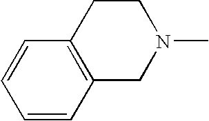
C1=CC2=C(C=C1)CCN(C)C2
